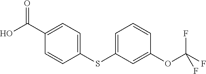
C1(C(O)=O)=CC=C(SC2=CC=CC(OC(F)(F)F)=C2)C=C1
